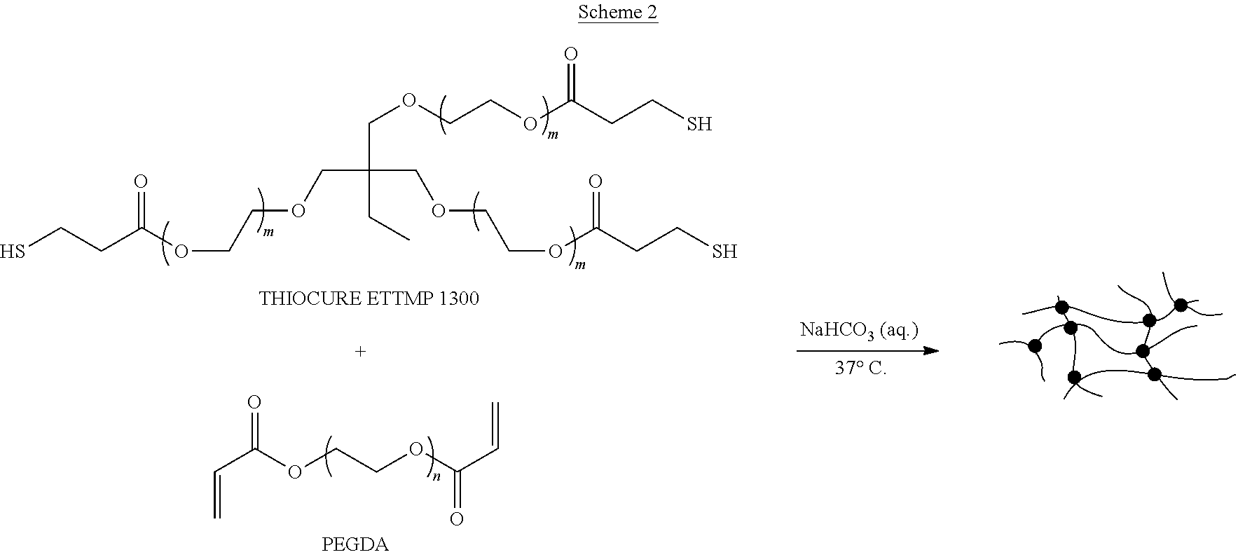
SCCC(OCCOCC(COCCOC(=O)CCS)(CC)COCCOC(=O)CCS)=O.C(C(OCCOC(=O)C=C)=O)=C
